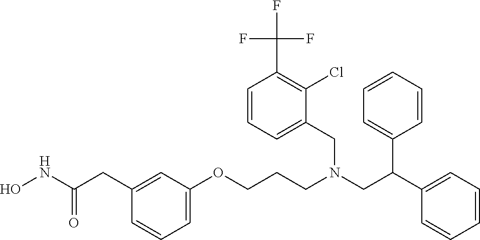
C1=C(OCCCN(CC(C2=CC=CC=C2)C2=CC=CC=C2)CC2=CC=CC(C(F)(F)F)=C2Cl)C=C(CC(NO)=O)C=C1
